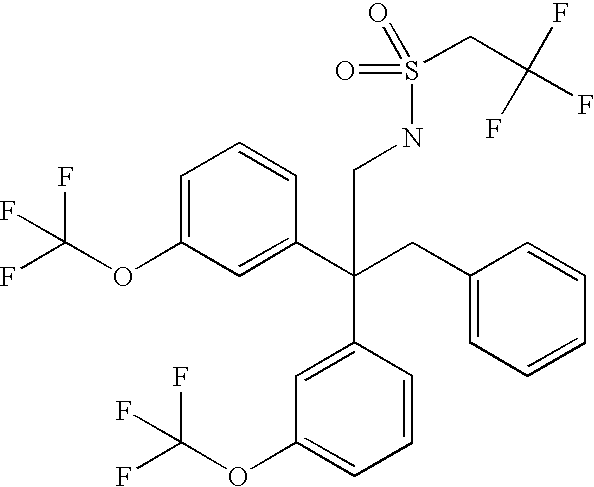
C1=C(OC(F)(F)F)C=C(C(CC2=CC=CC=C2)(C2=CC(OC(F)(F)F)=CC=C2)CNS(=O)(=O)CC(F)(F)F)C=C1
